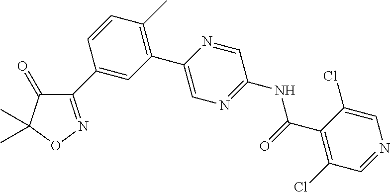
C1(=O)C(C2=CC(C3=CN=C(NC(C4=C(Cl)C=NC=C4Cl)=O)C=N3)=C(C)C=C2)=NOC1(C)C
